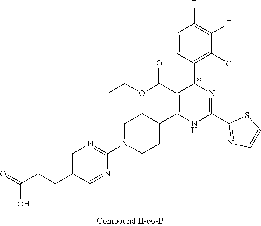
C1(F)=C(F)C=CC(C2N=C(C3=NC=CS3)NC(C3CCN(C4=NC=C(CCC(O)=O)C=N4)CC3)=C2C(OCC)=O)=C1Cl
